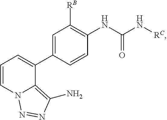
C1([RB])=C(NC(N[RC])=O)C=CC(C2=CC=CN3C2=C(N)N=N3)=C1
